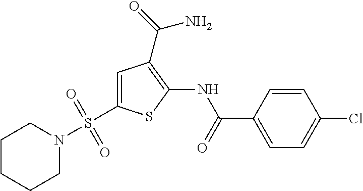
C1=C(S(N2CCCCC2)(=O)=O)SC(NC(=O)C2=CC=C(Cl)C=C2)=C1C(=O)N
